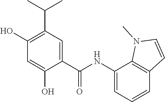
C1(C(NC2=CC=CC3=C2N(C)C=C3)=O)=CC(C(C)C)=C(O)C=C1O
